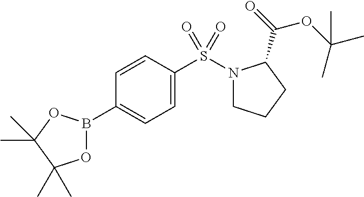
O1B(C2=CC=C(S(N3CCCC3C(=O)OC(C)(C)C)(=O)=O)C=C2)OC(C)(C)C1(C)C
